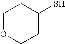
C1OCCC(S)C1
